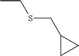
CCSCC1CC1
